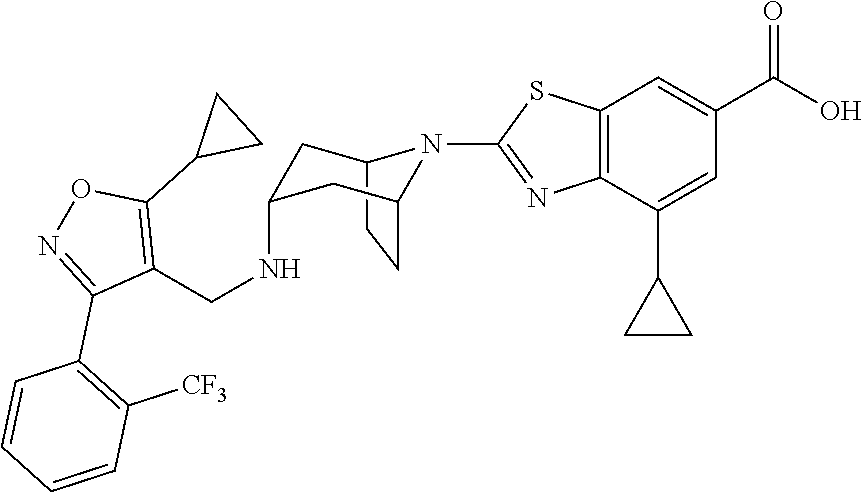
C12CCC(CC(NCC3=C(C4CC4)ON=C3C3=C([CF3])C=CC=C3)C1)N2C1=NC2=C(C=C(C(O)=O)C=C2C2CC2)S1
